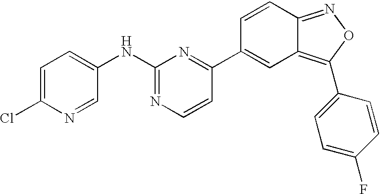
C1=C(Cl)N=CC(NC2=NC=CC(C3=CC4=C(C5=CC=C(F)C=C5)ON=C4C=C3)=N2)=C1
